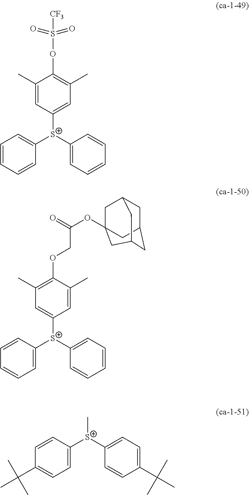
C1=CC=CC([S+](C2=CC=CC=C2)C2=CC(C)=C(OS(=O)(=O)[CF3])C(C)=C2)=C1.C1=CC([S+](C2=CC=CC=C2)C2=CC(C)=C(OCC(OC34CC5CC(C3)CC(C4)C5)=O)C(C)=C2)=CC=C1.C1=CC([S+](C2=CC=C(C(C)(C)C)C=C2)C)=CC=C1C(C)(C)C
